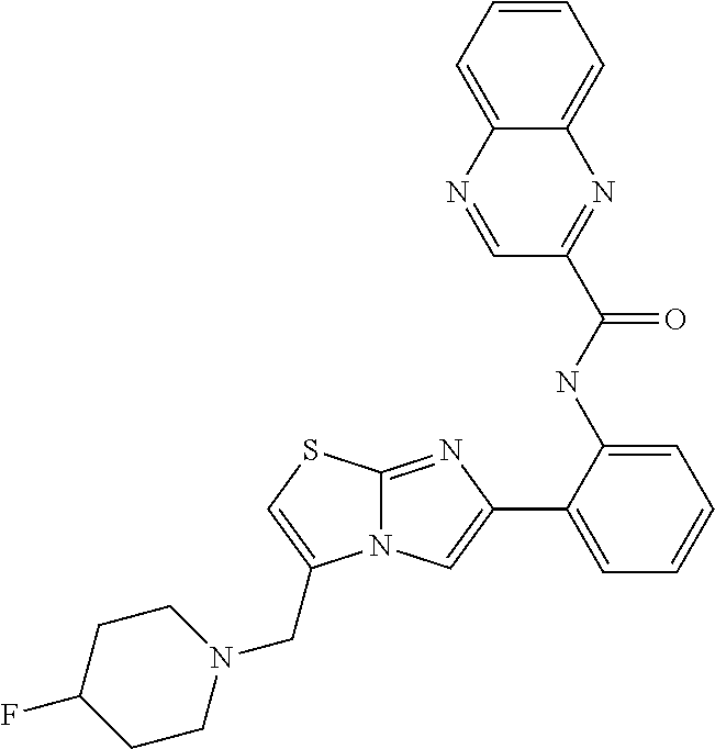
C12=NC(C3=CC=CC=C3NC(C3=NC4=CC=CC=C4N=C3)=O)=CN1C(CN1CCC(F)CC1)=CS2
